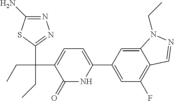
C12=CC(C3=CC=C(C(CC)(C4=NN=C(N)S4)CC)C(=O)N3)=CC(F)=C1C=NN2CC
